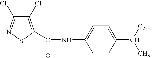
C1(Cl)=C(C(NC2=CC=C(C([C2H5])C)C=C2)=O)SN=C1Cl
